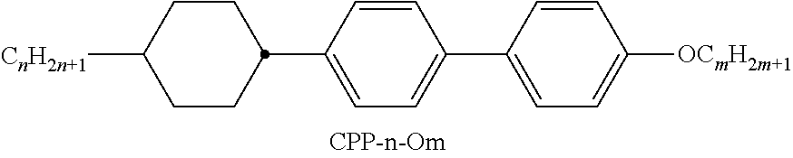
[CnH2n+1]C1CCC(C2=CC=C(C3=CC=C([OCmH2m+1])C=C3)C=C2)CC1
